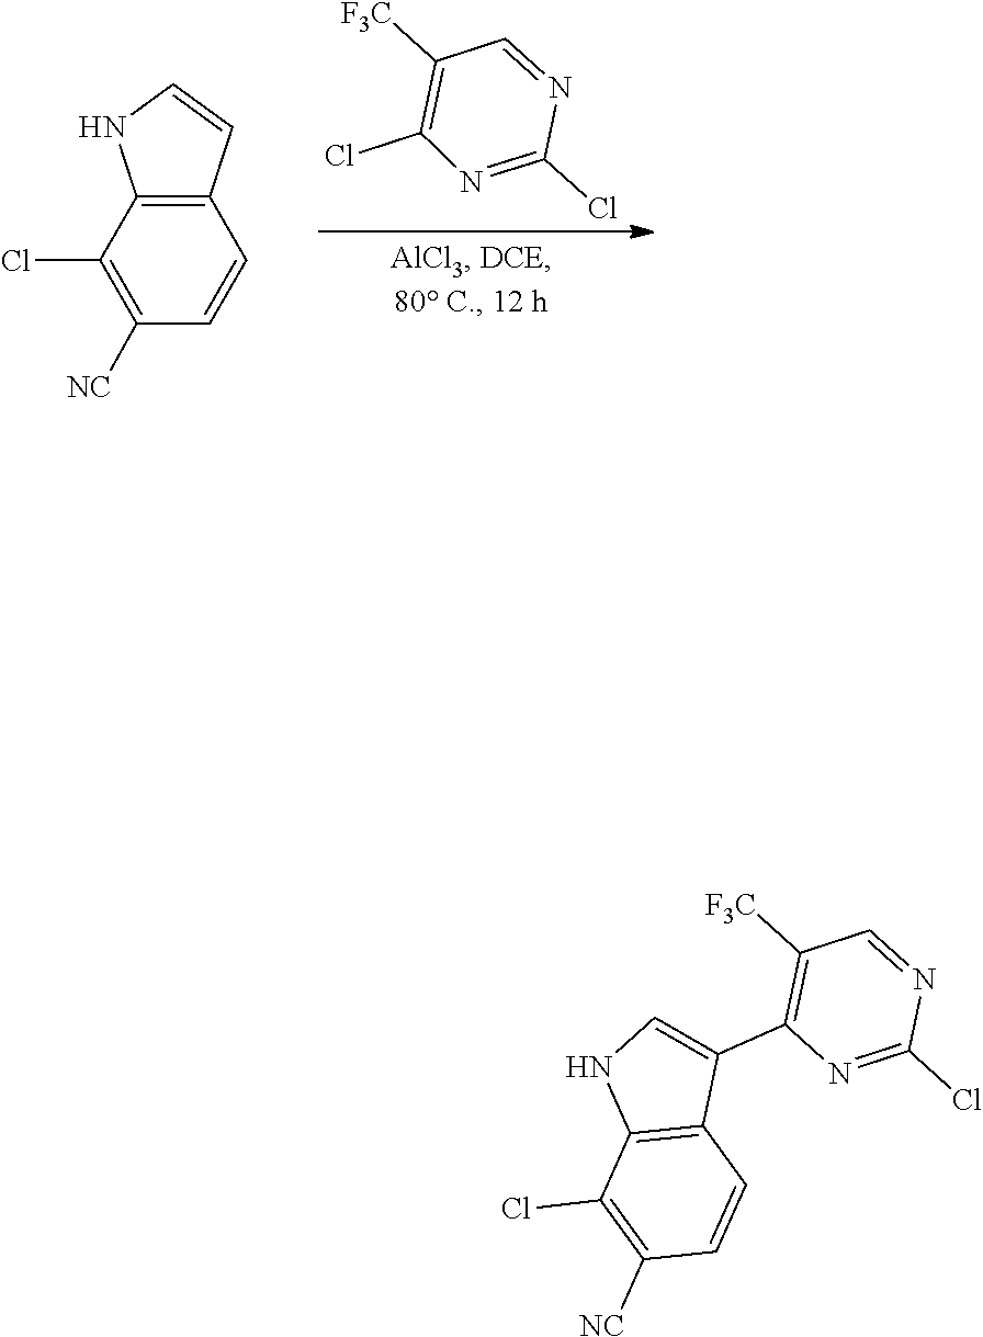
C1(Cl)=C([F3C])C=NC(Cl)=N1.C12=C(C=CN1)C=CC([NC])=C2Cl.C1(Cl)=NC(C2=CNC3=C2C=CC([NC])=C3Cl)=C([F3C])C=N1
